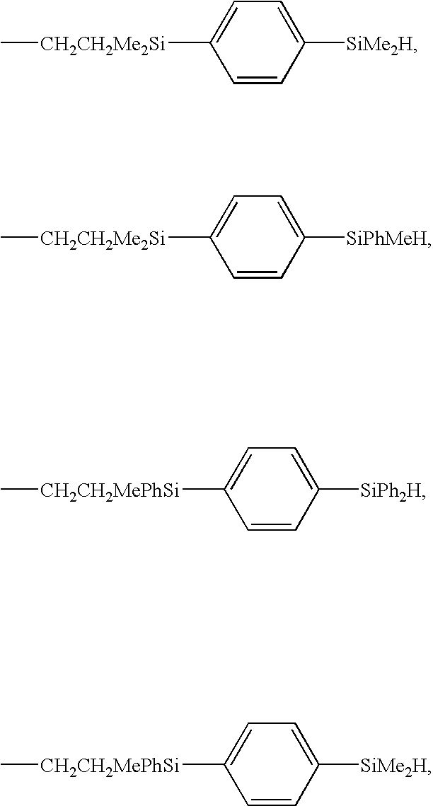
C1=CC([SiMe2H])=CC=C1[CH2CH2Me2Si]C.C1=CC([SiPhMeH])=CC=C1[CH2CH2Me2Si]C.C1=CC([SiPh2H])=CC=C1[CH2CH2MePhSi]C.C1=CC([SiMe2H])=CC=C1[CH2CH2MePhSi]C
